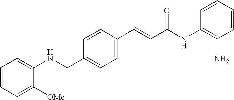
C(C1=CC=C(C=CC(NC2=C(N)C=CC=C2)=O)C=C1)NC1=CC=CC=C1[OMe]
